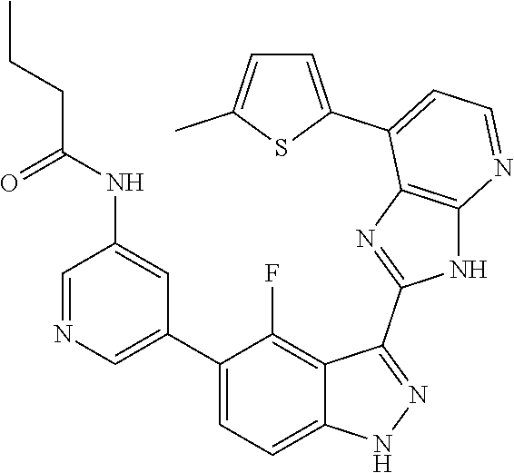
C1=NC=C(C2=CC=C3C(=C2F)C(C2=NC4=C(N2)N=CC=C4C2=CC=C(C)S2)=NN3)C=C1NC(CCC)=O
